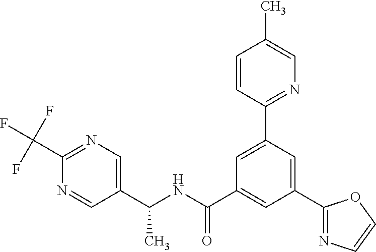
C(NC(C1=CC(C2=NC=CO2)=CC(C2=NC=C(C)C=C2)=C1)=O)(C1=CN=C(C(F)(F)F)N=C1)C
